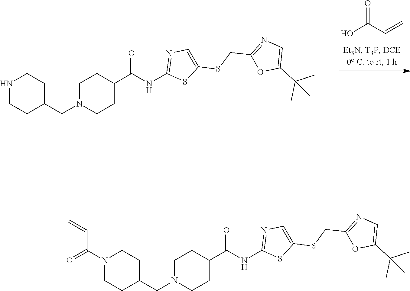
C1N(CC2CCNCC2)CCC(C(NC2=NC=C(SCC3=NC=C(C(C)(C)C)O3)S2)=O)C1.O=C(C=C)O.C1N(CC2CCN(C(=O)C=C)CC2)CCC(C(NC2=NC=C(SCC3=NC=C(C(C)(C)C)O3)S2)=O)C1
